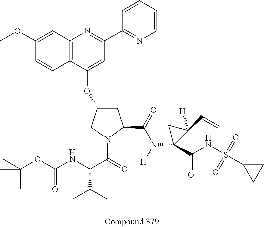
C1(OC)=CC2=C(C=C1)C(OC1CC(C(=O)N(C3(C(NS(C4CC4)(=O)=O)=O)C(C=C)([H])C3)[H])N(C(=O)C(NC(OC(C)(C)C)=O)C(C)(C)C)C1)=CC(C1=NC=CC=C1)=N2
